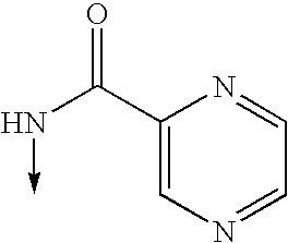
C1(C(N->C)=O)=CN=CC=N1
